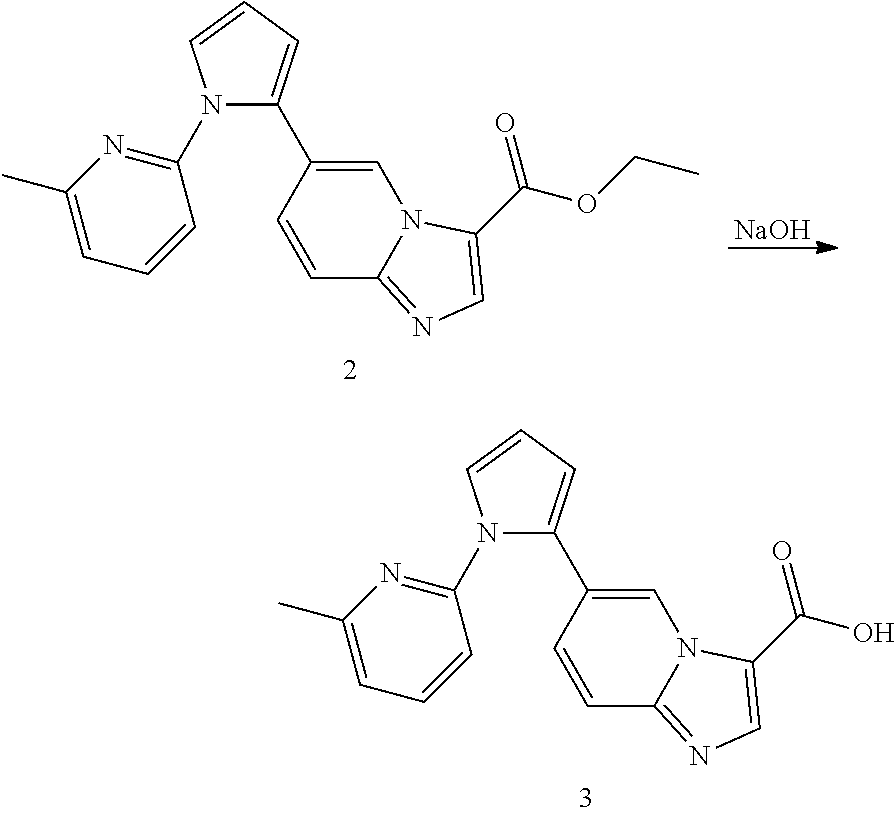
C1=C(C2=CC=CN2C2=NC(C)=CC=C2)C=CC2=NC=C(C(OCC)=O)N12.[NaOH].C1=C(C2=CC=CN2C2=NC(C)=CC=C2)C=CC2=NC=C(C(O)=O)N12
